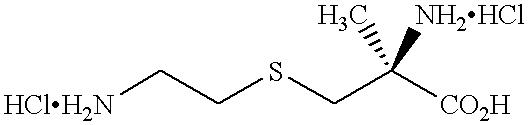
[HClH2N]CCSCC([CO2H])([NH2HCl])C
